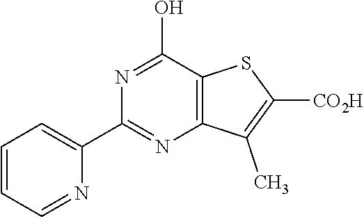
C12=C(C(O)=NC(C3=CC=CC=N3)=N1)SC([CO2H])=C2C
